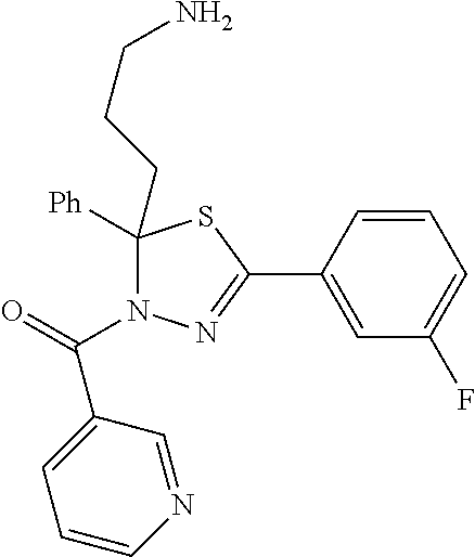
C1([Ph])(CCCN)N(C(=O)C2=CC=CN=C2)N=C(C2=CC(F)=CC=C2)S1
